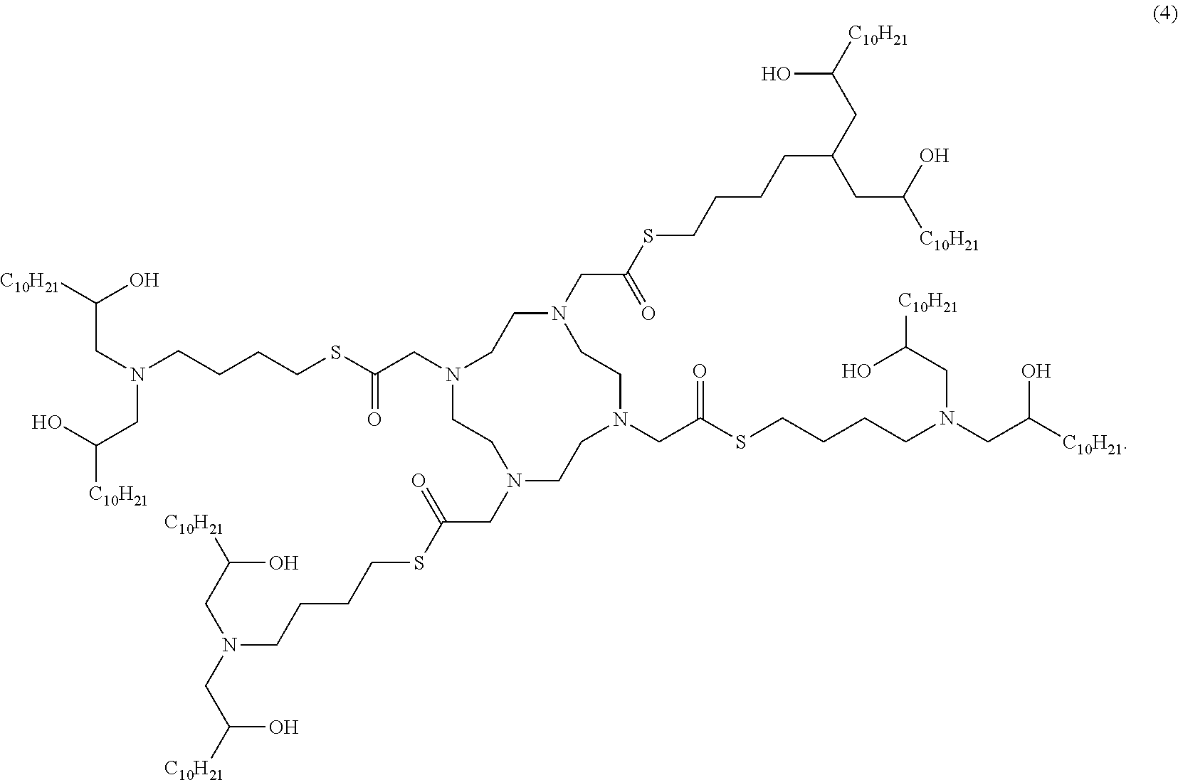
N1(CC(SCCCCC(CC([C10H21])O)CC([C10H21])O)=O)CCN(CC(SCCCCN(CC(O)[C10H21])CC([C10H21])O)=O)CCN(CC(SCCCCN(CC([C10H21])O)CC([C10H21])O)=O)CCN(CC(SCCCCN(CC([C10H21])O)CC([C10H21])O)=O)CC1
